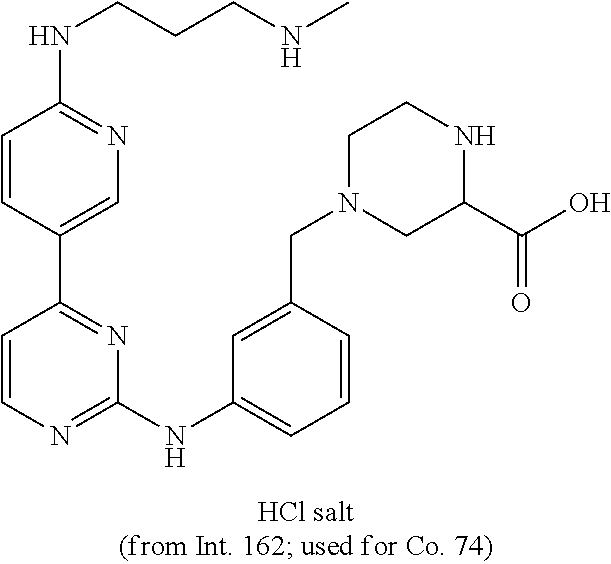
C1(NC2=CC=CC(CN3CC(C(=O)O)NCC3)=C2)=NC=CC(C2=CN=C(NCCCNC)C=C2)=N1
